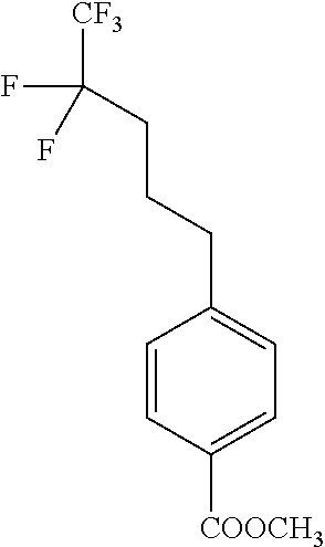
C1=CC([COOCH3])=CC=C1CCCC([CF3])(F)F
